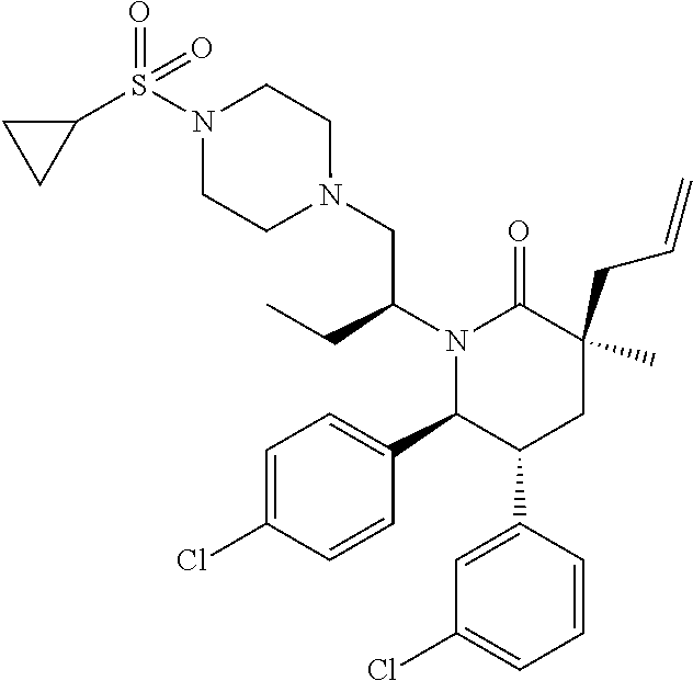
C1=C(Cl)C=CC(C2C(C3=CC(Cl)=CC=C3)CC(CC=C)(C)C(=O)N2C(CC)CN2CCN(S(C3CC3)(=O)=O)CC2)=C1
